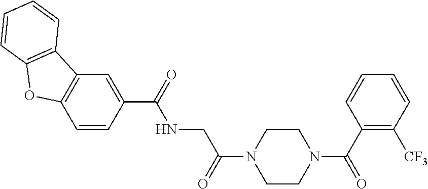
N(CC(N1CCN(C(C2=C([CF3])C=CC=C2)=O)CC1)=O)C(=O)C1=CC2=C(C=C1)OC1=C2C=CC=C1
